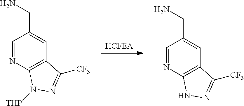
[HCl/EA].C1(CN)=CC2=C(N=C1)N([THP])N=C2[CF3].C1(CN)=CC2=C(N=C1)NN=C2[CF3]
